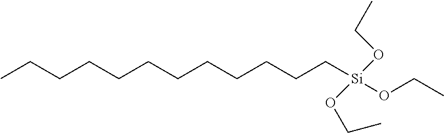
C(CCCCCCC[Si](OCC)(OCC)OCC)CCCC
